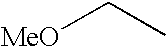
[MeO]CC
